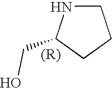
C1NC(CO)CC1
